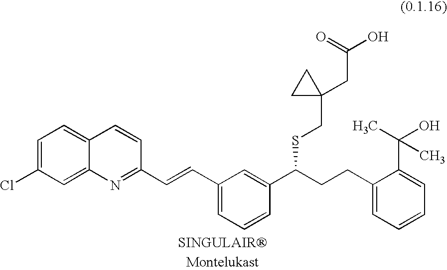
C1=C(Cl)C=C2C(=C1)C=CC(C=CC1=CC=CC(C(CCC3=CC=CC=C3C(O)(C)C)SCC3(CC(=O)O)CC3)=C1)=N2
